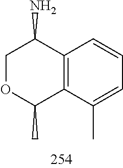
C1OC(C)C2=C(C1N)C=CC=C2C
